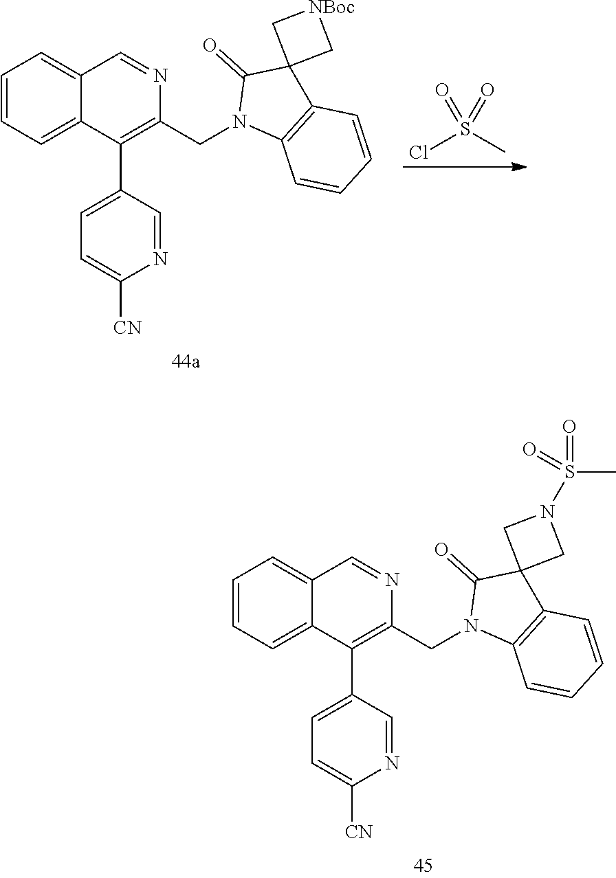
ClS(C)(=O)=O.C1=CC=C2C(=C1)C=NC(CN1C3=C(C4(C1=O)C[NBoc]C4)C=CC=C3)=C2C1=CC=C([CN])N=C1.C1=CC=C2C(=C1)C=NC(CN1C3=C(C4(C1=O)CN(S(C)(=O)=O)C4)C=CC=C3)=C2C1=CC=C([CN])N=C1
